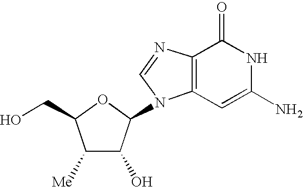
C1([Me])C(O)C(N2C3=C(N=C2)C(=O)NC(N)=C3)OC1CO
